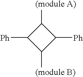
C1([(module A)])C([Ph])C([(module B)])C1[Ph]
